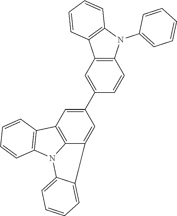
C1(C2=CC3=C4C(=C2)C2=CC=CC=C2N4C2=C3C=CC=C2)=CC2=C(C=C1)N(C1=CC=CC=C1)C1=C2C=CC=C1
